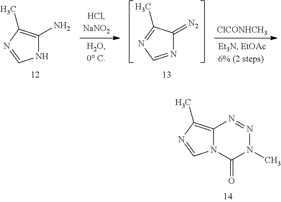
N1=CN=C(C)C1=[N2].N1C(N)=C(C)N=C1.[ClCONHCH3].N12C(=C(C)N=C1)N=NN(C)C2=O
